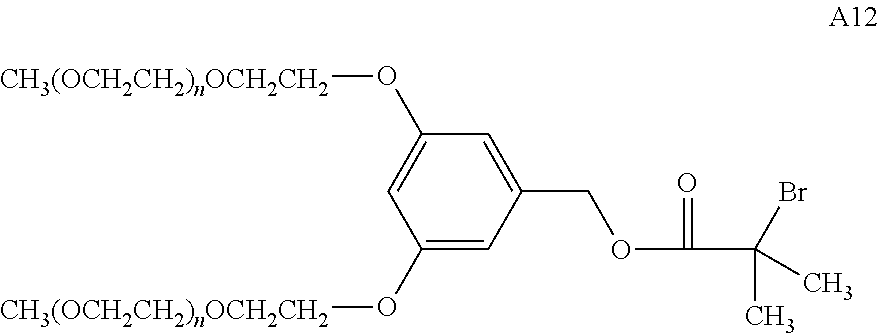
C1(O[CH3(OCH2CH2)nOCH2CH2])=CC(COC(=O)C(Br)(C)C)=CC(O[CH3(OCH2CH2)nOCH2CH2])=C1
